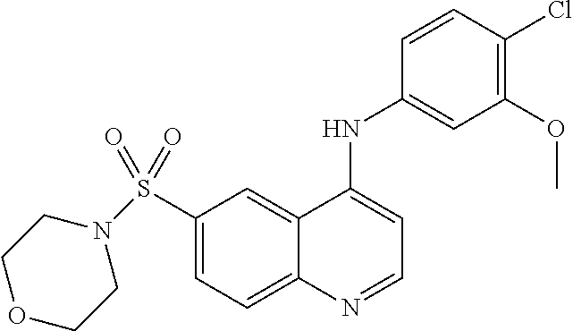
C1(S(=O)(=O)N2CCOCC2)=CC=C2C(=C1)C(NC1=CC(OC)=C(Cl)C=C1)=CC=N2
